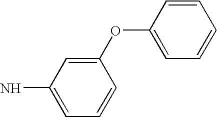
C1=CC(OC2=CC(N)=CC=C2)=CC=C1
